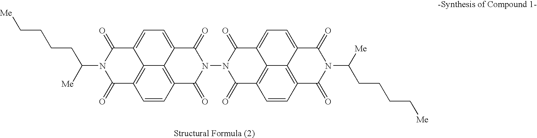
[Me]CCCCC(N1C(=O)C2=C3C(=CC=C4C3=C(C=C2)C(=O)N(N2C(=O)C3=CC=C5C(=O)N(C(CCCC[Me])[Me])C(=O)C6=C5C3=C(C=C6)C2=O)C4=O)C1=O)[Me]
